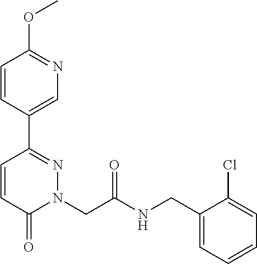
C1=CC(C2=NN(CC(NCC3=CC=CC=C3Cl)=O)C(=O)C=C2)=CN=C1OC
